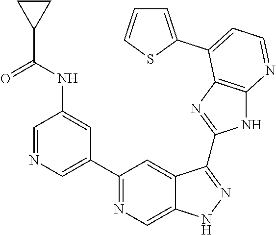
C1=NC=C(C2=NC=C3C(=C2)C(C2=NC4=C(N2)N=CC=C4C2=CC=CS2)=NN3)C=C1NC(C1CC1)=O
